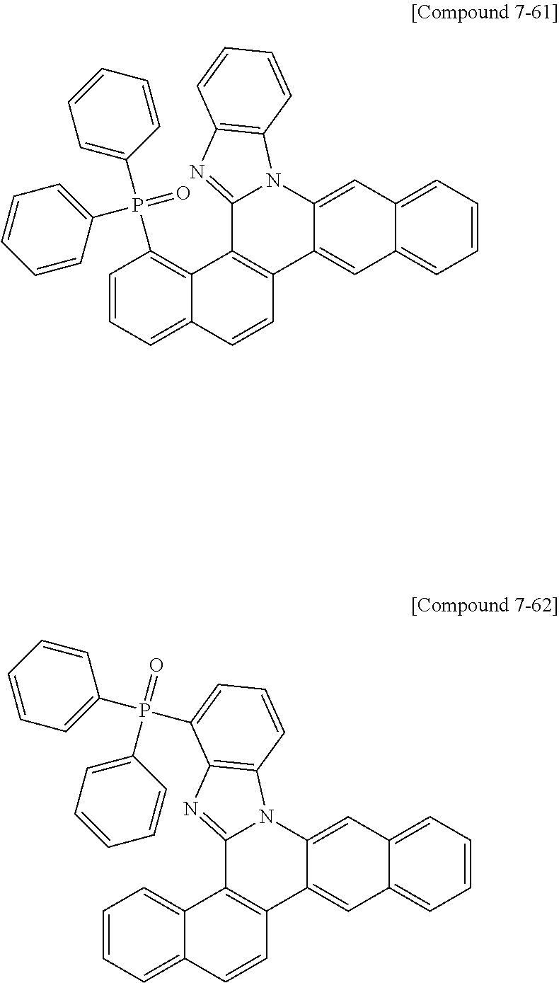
C12=CC=CC(P(C3=CC=CC=C3)(=O)C3=CC=CC=C3)=C1C1=C(C=C2)C2=CC3=CC=CC=C3C=C2N2C1=NC1=C2C=CC=C1.C12=CC=CC=C1C1=C(C=C2)C2=CC3=CC=CC=C3C=C2N2C1=NC1=C2C=CC=C1P(C1=CC=CC=C1)(=O)C1=CC=CC=C1
